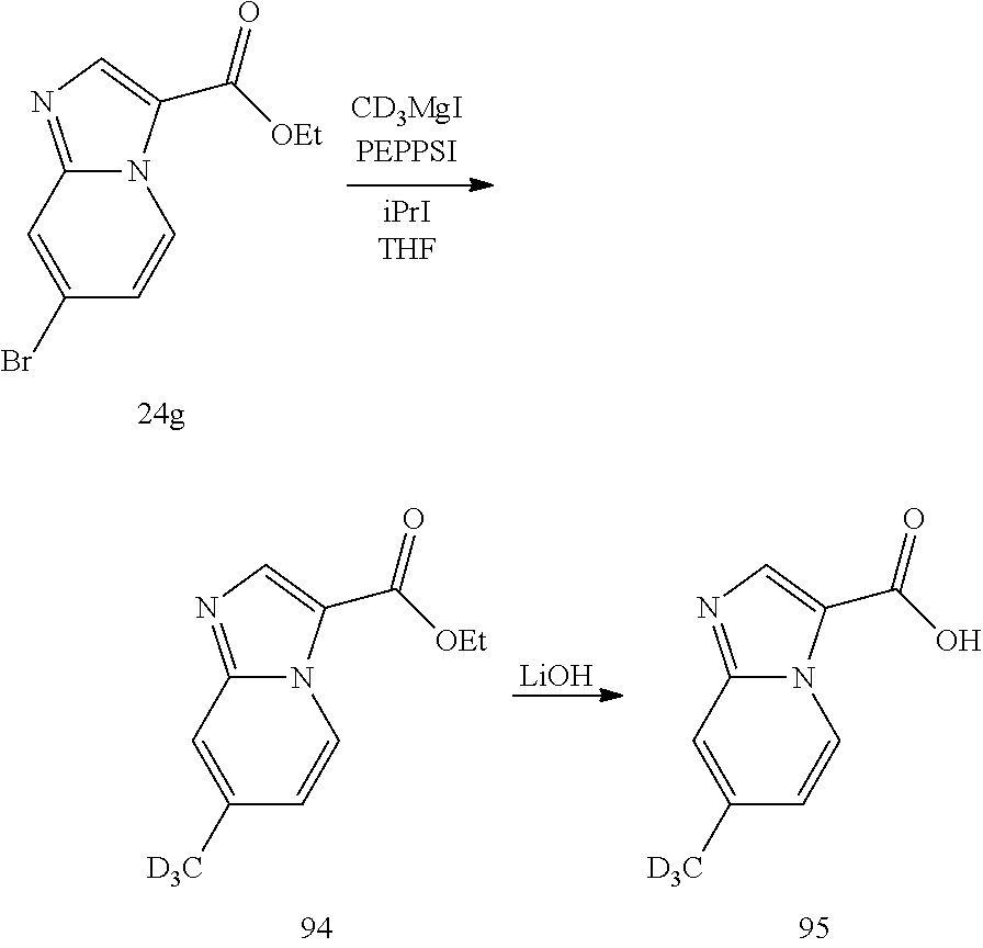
C1(Br)=CC2=NC=C(C([OEt])=O)N2C=C1.C1([D3C])=CC2=NC=C(C([OEt])=O)N2C=C1.[LiOH].C1([D3C])=CC2=NC=C(C(O)=O)N2C=C1
